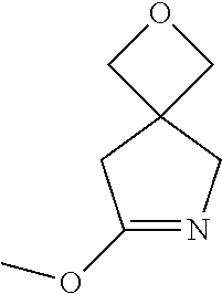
C1(OC)=NCC2(C1)COC2
